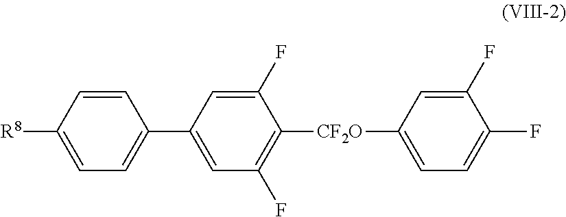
C1=C([R8])C=CC(C2=CC(F)=C([CF2O]C3=CC=C(F)C(F)=C3)C(F)=C2)=C1
